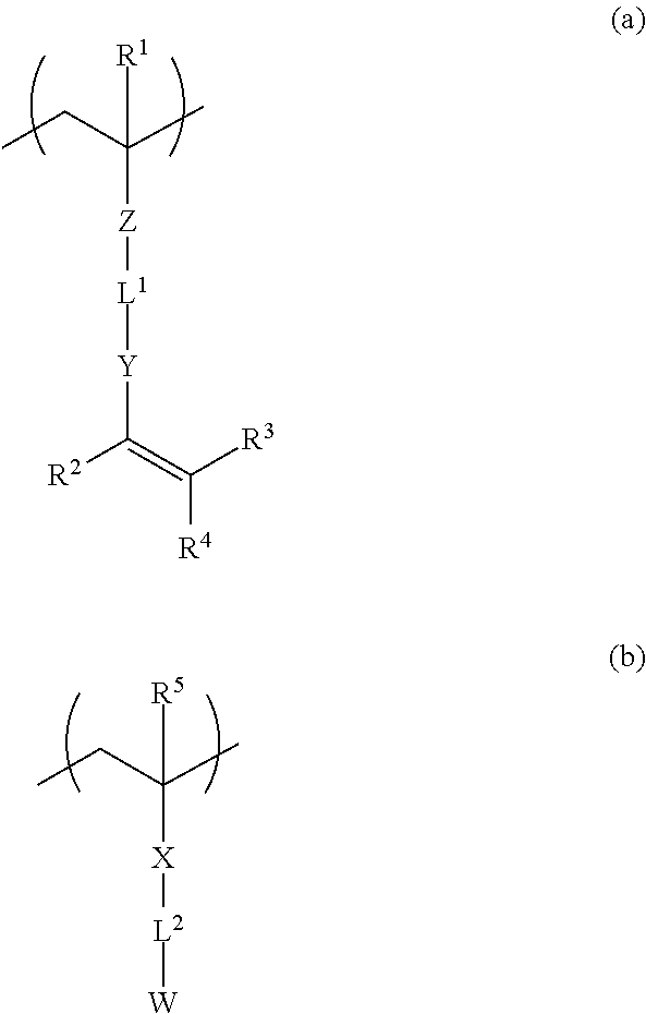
CCC(C)([R1])[Z][L1][Y]C([R2])=C([R3])[R4].CCC(C)([R5])[X][L2][W]
